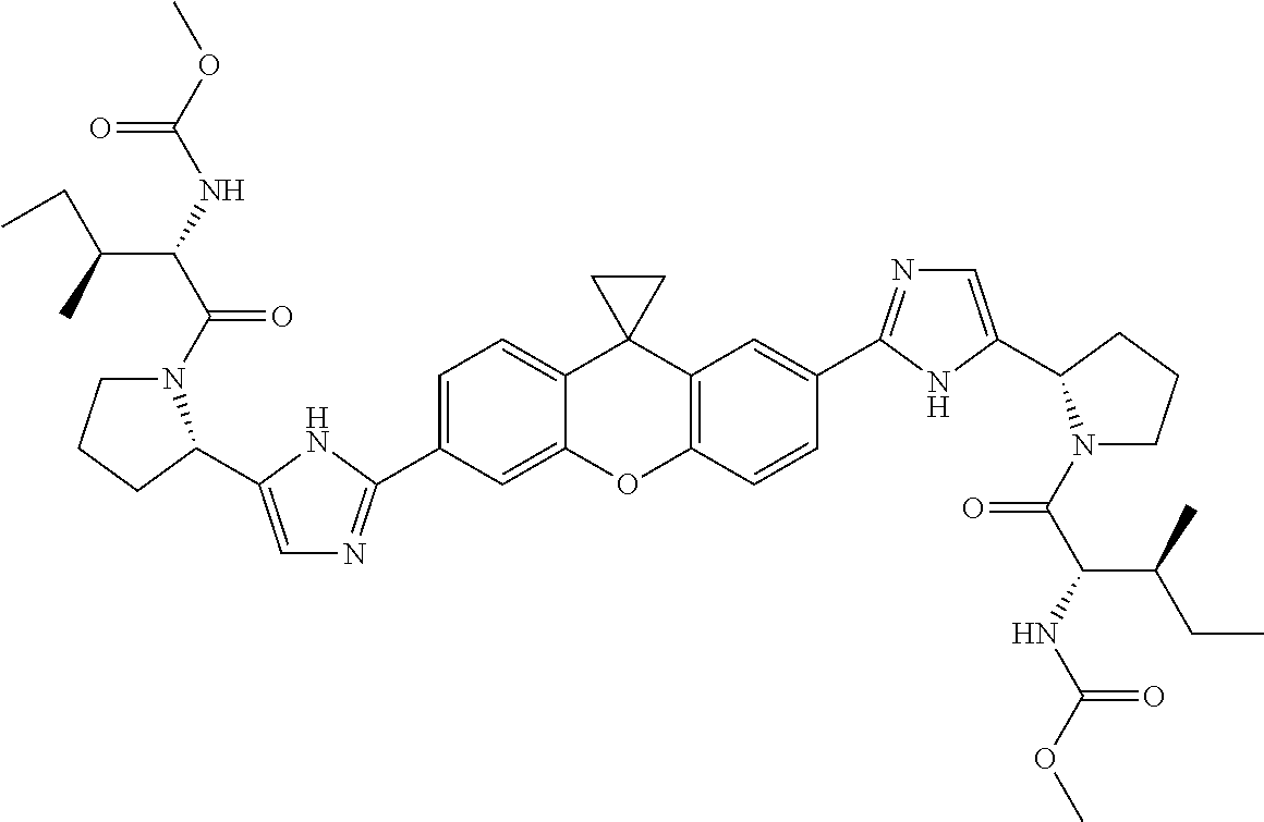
C1(C2=NC=C(C3N(C(=O)C(C(C)CC)NC(=O)OC)CCC3)N2)=CC=C2C3(C4=C(C=CC(C5=NC=C(C6N(C(=O)C(NC(=O)OC)C(C)CC)CCC6)N5)=C4)OC2=C1)CC3
